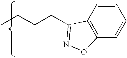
C1=CC2=C(C=C1)ON=C2CCCC
